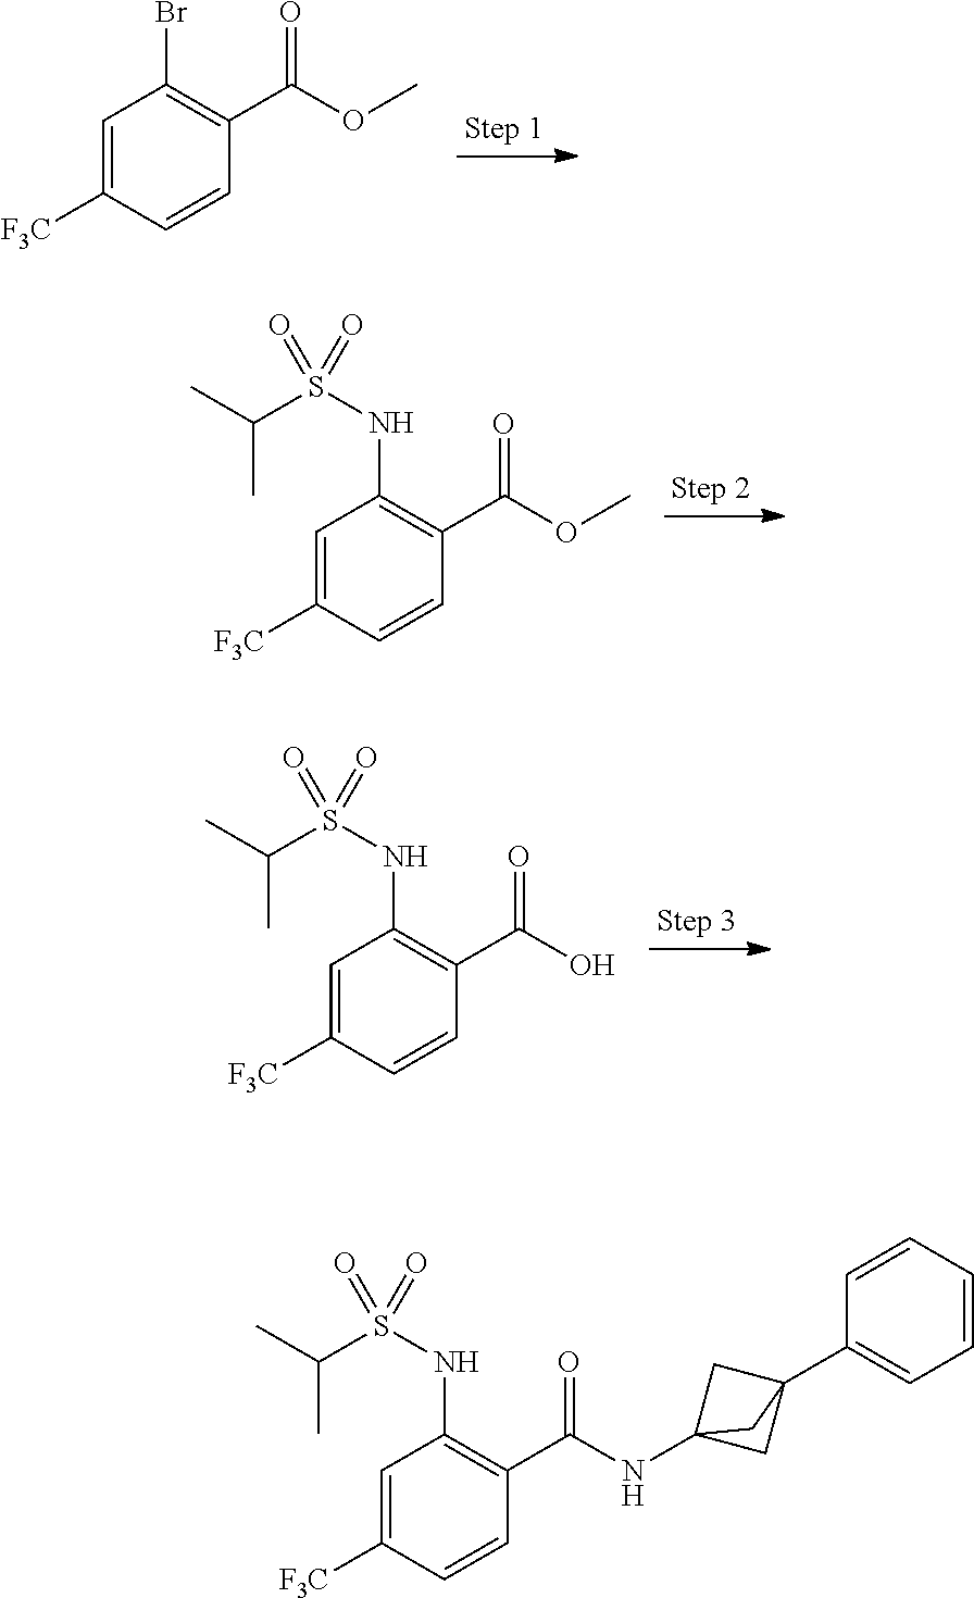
C1=C([F3C])C=CC(C(OC)=O)=C1Br.C1=C([F3C])C=CC(C(OC)=O)=C1NS(=O)(C(C)C)=O.C1=C([F3C])C=CC(C(NC23CC(C4=CC=CC=C4)(C2)C3)=O)=C1NS(=O)(=O)C(C)C.C1=C([F3C])C=CC(C(O)=O)=C1NS(=O)(C(C)C)=O
